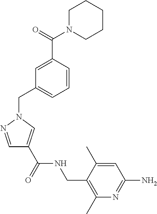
C1N(C(=O)C2=CC(CN3N=CC(C(NCC4=C(C)N=C(N)C=C4C)=O)=C3)=CC=C2)CCCC1
